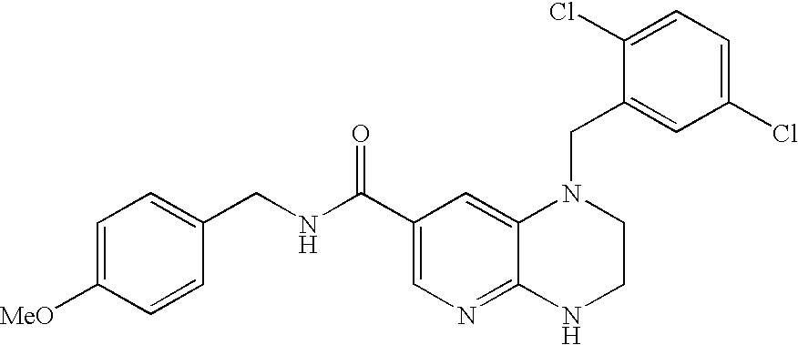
C12=NC=C(C(=O)NCC3=CC=C([MeO])C=C3)C=C1N(CC1=CC(Cl)=CC=C1Cl)CCN2
